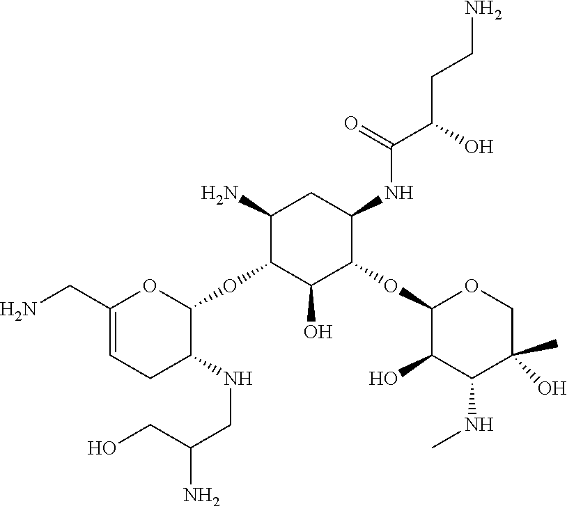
C1(N)C(OC2OC(CN)=CCC2NCC(N)CO)C(O)C(OC2C(O)C(NC)C(C)(O)CO2)C(NC(C(CCN)O)=O)C1
